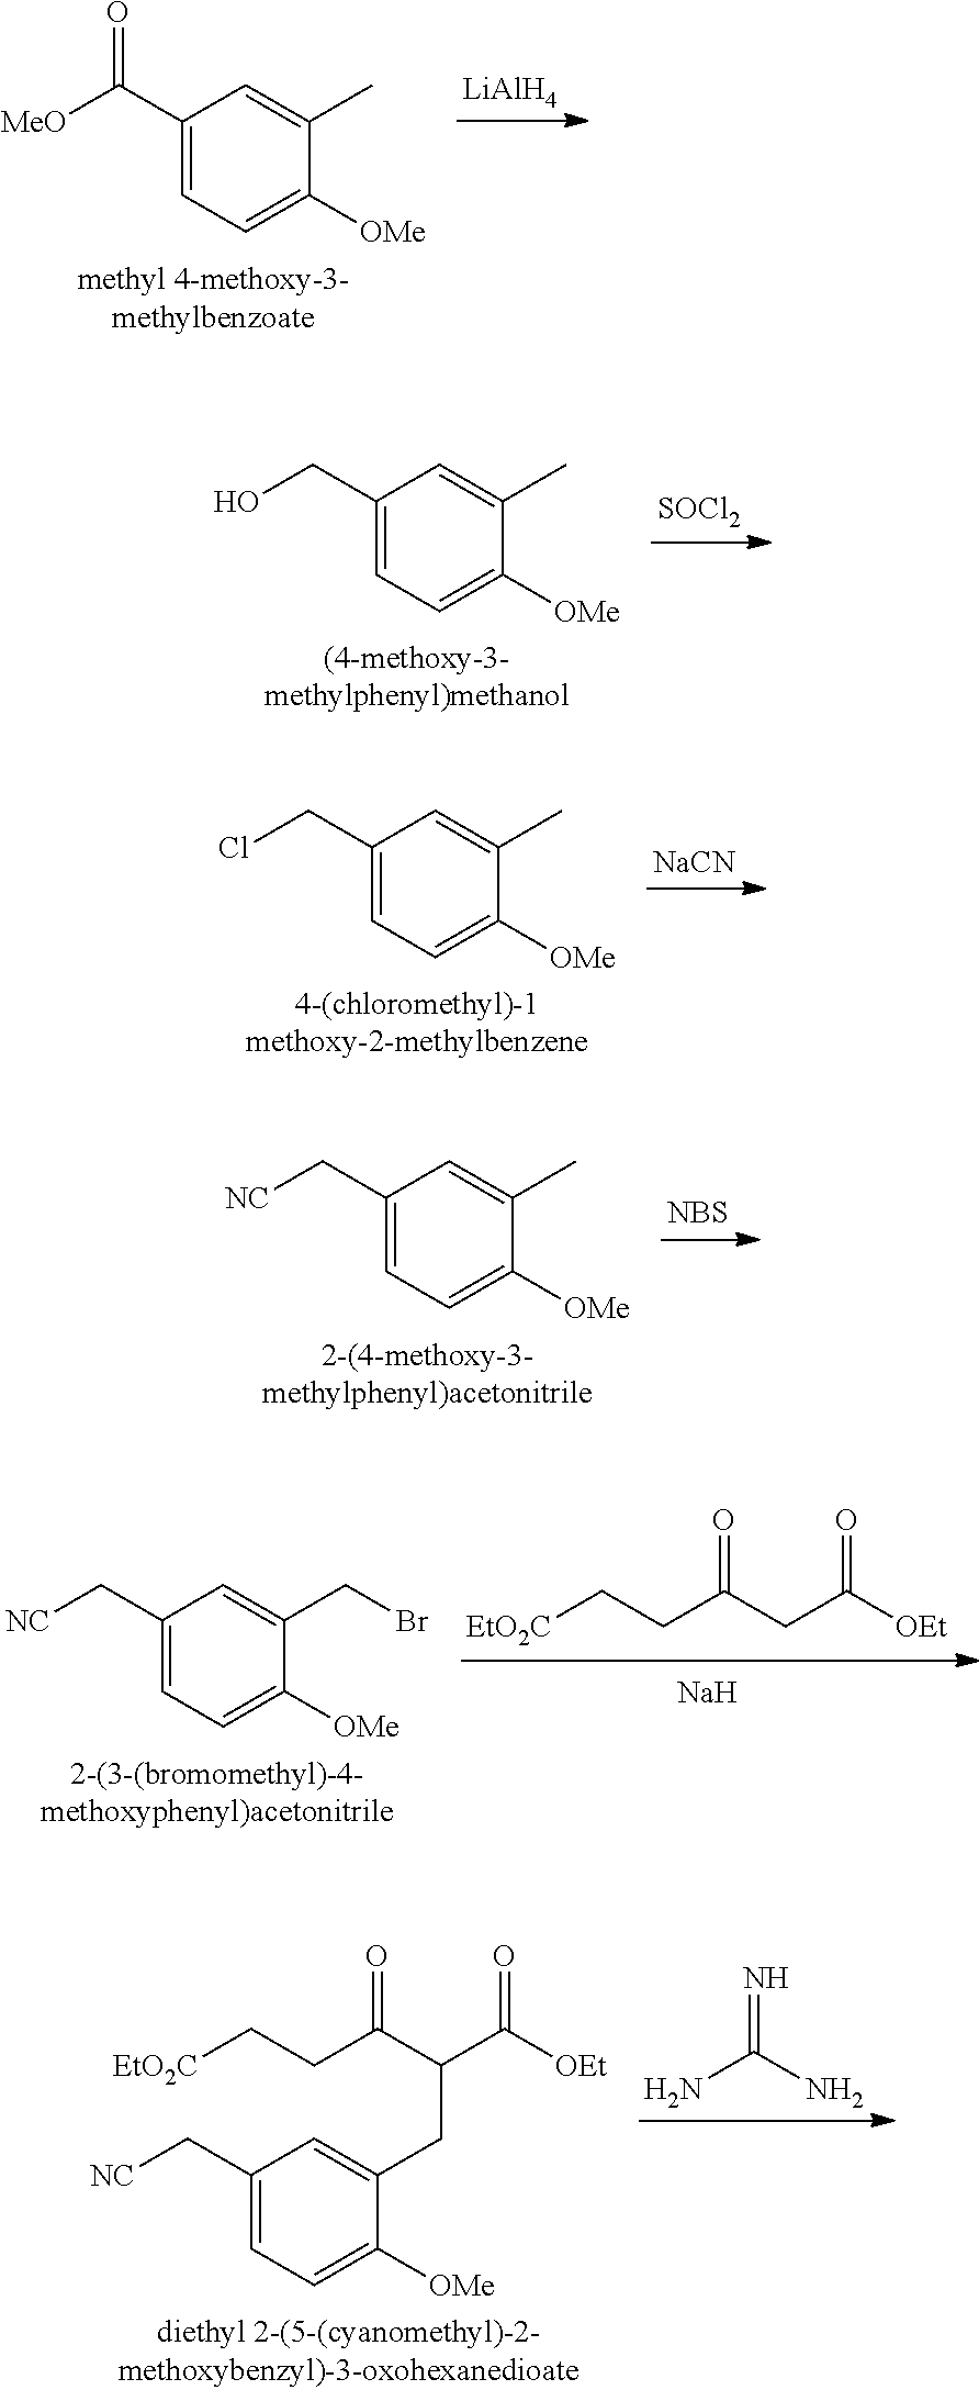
[LiAlH4].C1(C(=O)[MeO])=CC=C([OMe])C(C)=C1.[SOCl2].C1(CO)=CC=C([OMe])C(C)=C1.[NaCN].C1(CCl)=CC=C([OMe])C(C)=C1.[NBS].C1(C[NC])=CC=C([OMe])C(C)=C1.[Na].[OEt]C(=O)CC(=O)CC[EtO2C].C1(C[NC])=CC=C([OMe])C(CBr)=C1.NC(=N)N.[OEt]C(=O)C(C(=O)CC[EtO2C])CC1=CC(C[NC])=CC=C1[OMe]
